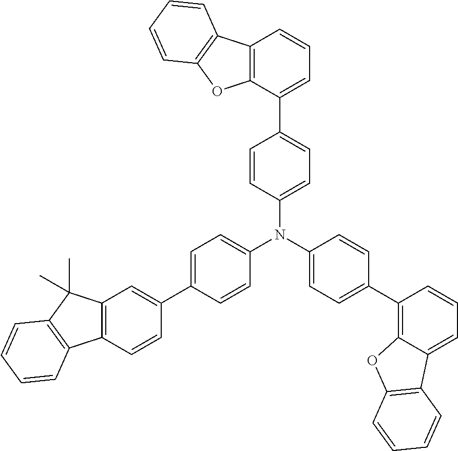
C1(N(C2=CC=C(C3=C4C(=CC=C3)C3=C(O4)C=CC=C3)C=C2)C2=CC=C(C3=CC4=C(C=C3)C3=C(C4(C)C)C=CC=C3)C=C2)=CC=C(C2=CC=CC3=C2OC2=C3C=CC=C2)C=C1
